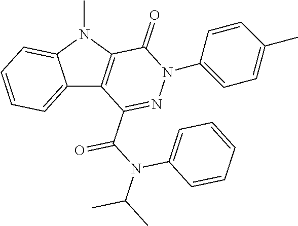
C12=CC=CC=C1N(C)C1=C2C(C(N(C(C)C)C2=CC=CC=C2)=O)=NN(C2=CC=C(C)C=C2)C1=O
